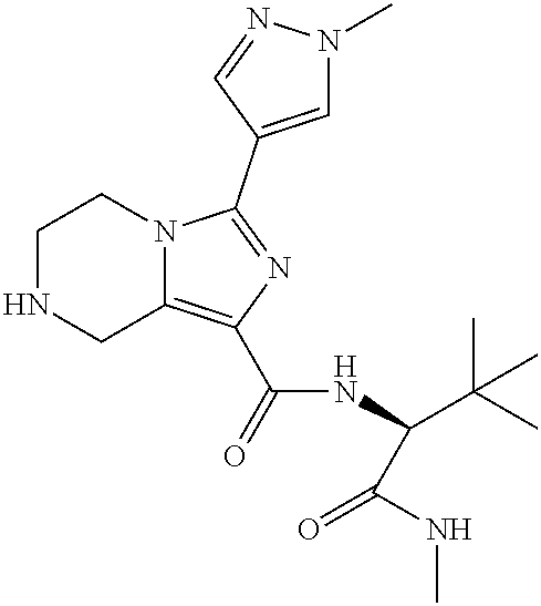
C1NCC2=C(C(=O)NC(C(C)(C)C)C(=O)NC)N=C(C3=CN(C)N=C3)N2C1
